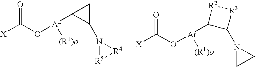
[X]C(O[Ar](C1C(N2[R5][R4]2)C1)[(R1)o])=O.[X]C(O[Ar](C1C(N2CC2)[R3][R2]1)[(R1)o])=O
